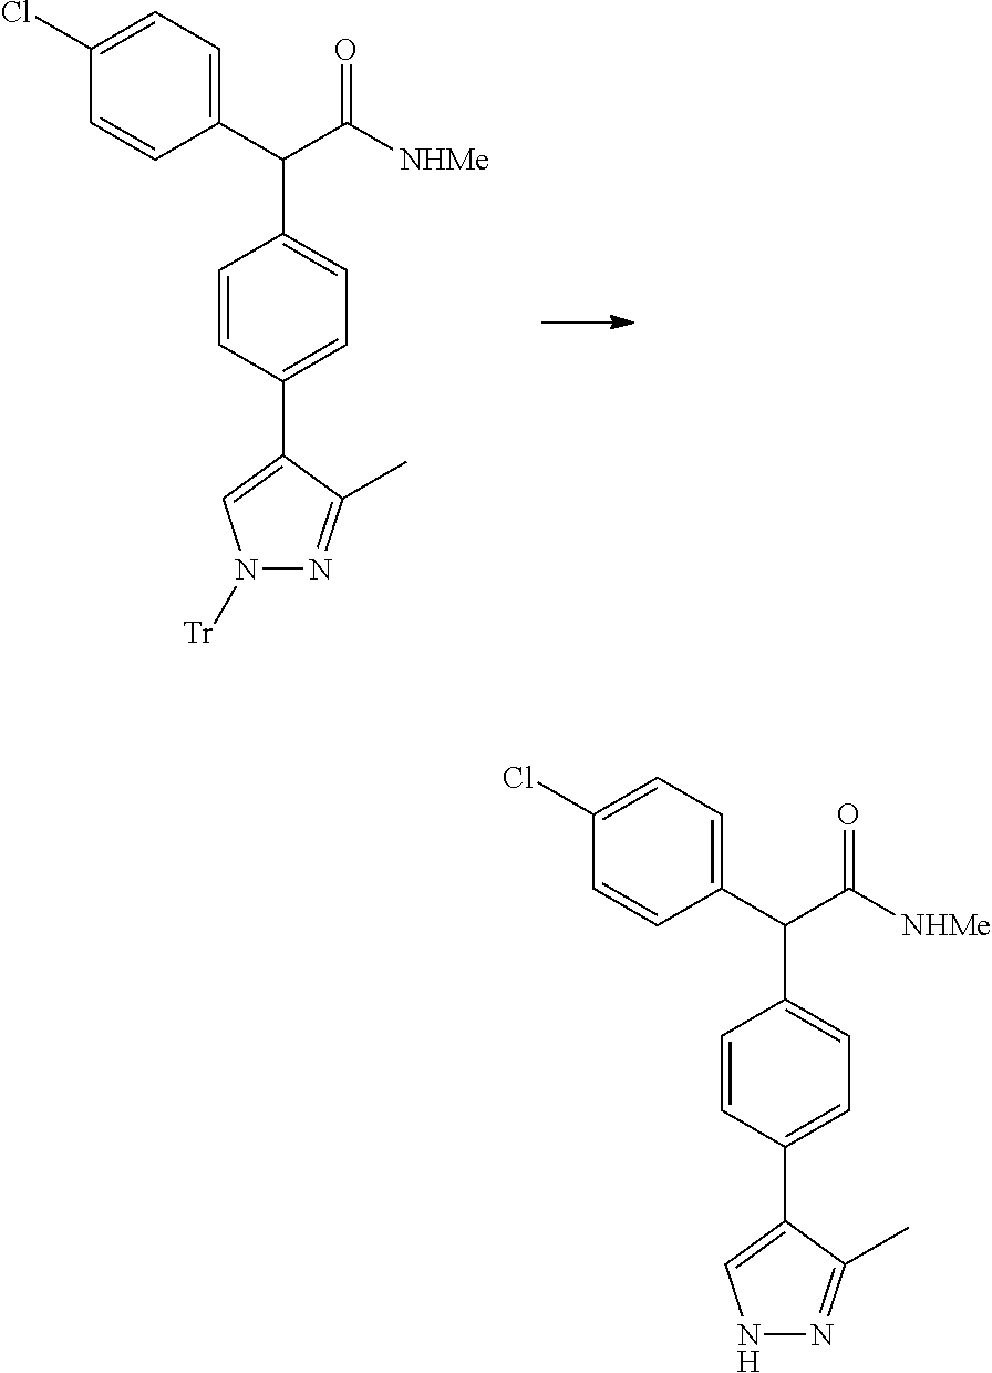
C1=C(Cl)C=CC(C(C([NHMe])=O)C2=CC=C(C3=CN([Tr])N=C3C)C=C2)=C1.C1=C(Cl)C=CC(C(C([NHMe])=O)C2=CC=C(C3=CNN=C3C)C=C2)=C1
